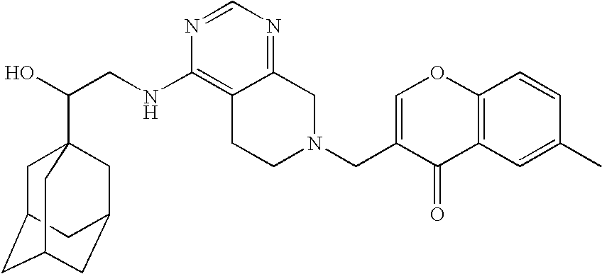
C(CNC1=C2C(=NC=N1)CN(CC1=COC3=C(C1=O)C=C(C)C=C3)CC2)(O)C12CC3CC(CC(C1)C3)C2
